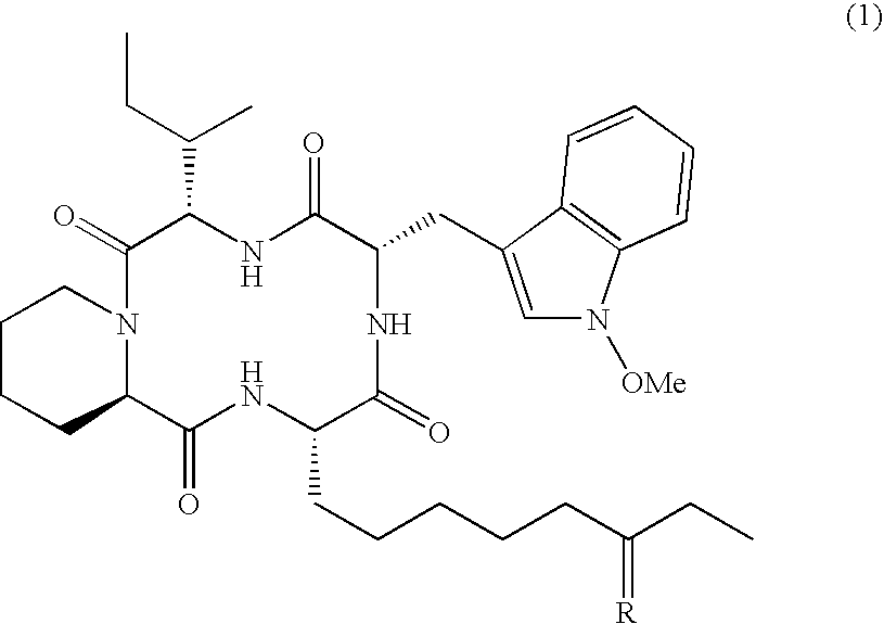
C1(=O)N2C(C(=O)NC(CCCCCC(CC)=[R])C(=O)NC(CC3=CN([OMe])C4=C3C=CC=C4)C(=O)NC1C(C)CC)CCCC2
